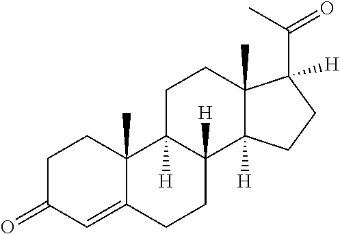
C1CC(=O)C=C2C1(C)C1([H])C([H])(CC2)C2([H])C(C)(CC1)C(C(C)=O)([H])CC2
